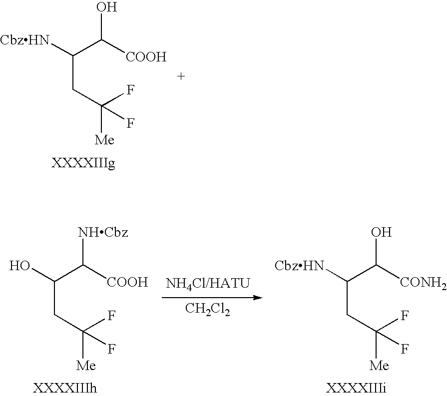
C(CC(F)([Me])F)(C([COOH])[NHCbz])O.[CH2Cl2].C(CC(F)([Me])F)(C([CONH2])O)[CbzHN].C(CC(F)([Me])F)(C([COOH])O)[CbzHN]
